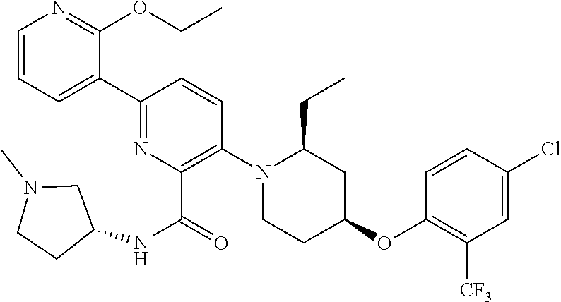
C1(C2=CC=CN=C2OCC)=NC(C(=O)NC2CN(C)CC2)=C(N2CCC(OC3=C([CF3])C=C(Cl)C=C3)CC2CC)C=C1
